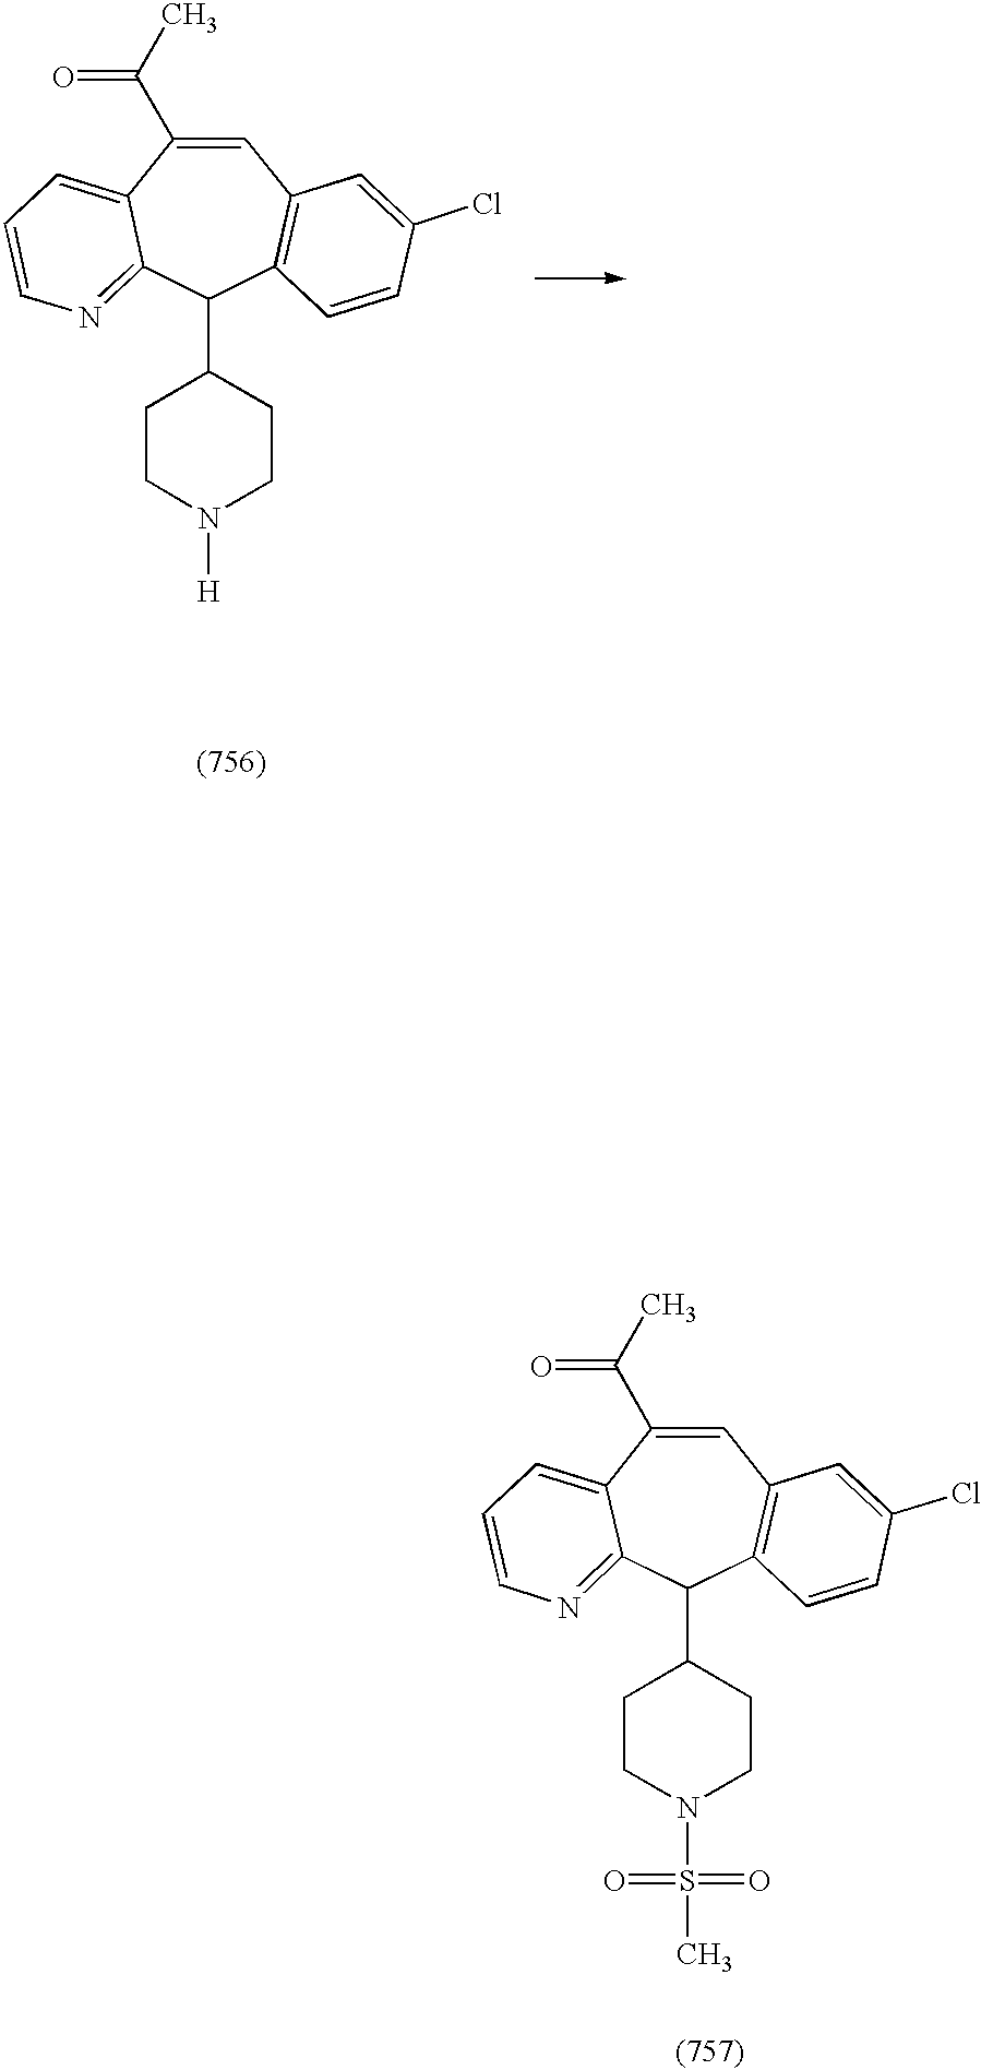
C1=C(C(C)=O)C2=CC=CN=C2C(C2CCN(S(C)(=O)=O)CC2)C2=C1C=C(Cl)C=C2.C1=C(C(C)=O)C2=CC=CN=C2C(C2CCN([H])CC2)C2=C1C=C(Cl)C=C2
